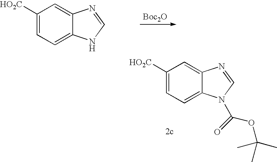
C1([HO2C])=CC=C2C(=C1)N=CN2.[Boc2O].C1([HO2C])=CC=C2C(=C1)N=CN2C(=O)OC(C)(C)C
